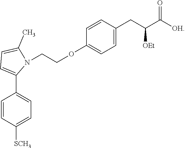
C1=C(CC(C([OH])=O)[OEt])C=CC(OCCN2C(C3=CC=C([SCH3])C=C3)=CC=C2C)=C1
